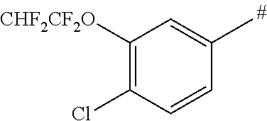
C1([CHF2CF2O])=C(Cl)C=CC(C)=C1
